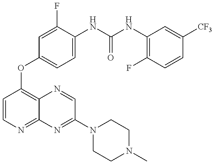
C1=CN=C2C(=C1OC1=CC=C(NC(=O)NC3=C(F)C=CC([CF3])=C3)C(F)=C1)N=CC(N1CCN(C)CC1)=N2
